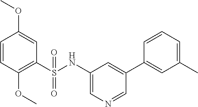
C1=CC(OC)=C(S(NC2=CN=CC(C3=CC(C)=CC=C3)=C2)(=O)=O)C=C1OC
